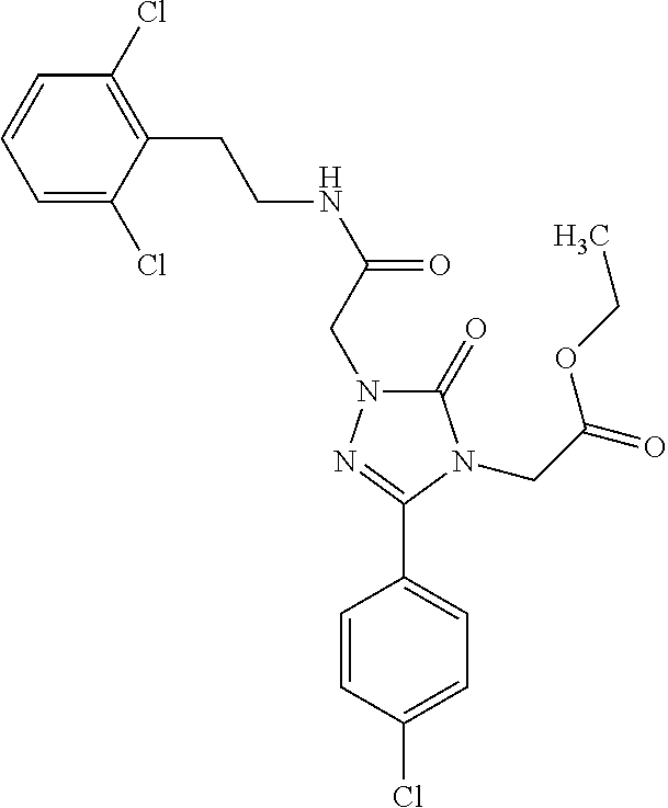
C1=C(Cl)C(CCNC(=O)CN2C(=O)N(CC(=O)OCC)C(C3=CC=C(Cl)C=C3)=N2)=C(Cl)C=C1
